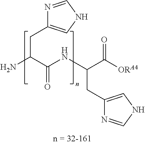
N(C(C(N)CC1=CNC=N1)=O)C(CC1=CNC=N1)C([ORA4])=O
